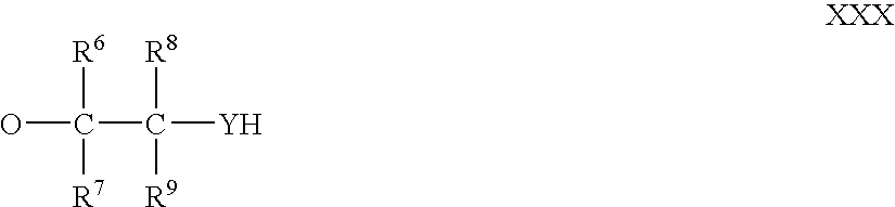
OC(C([Y])([R8])[R9])([R6])[R7]
